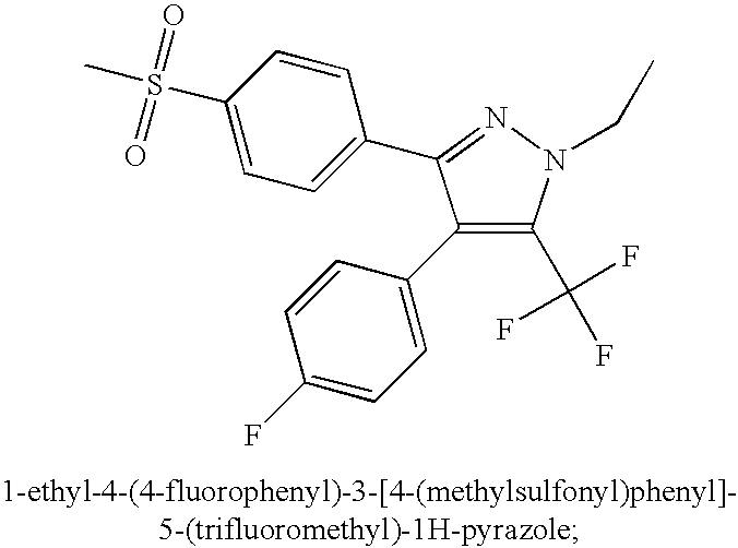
C1(C2=CC=C(F)C=C2)=C(C(F)(F)F)N(CC)N=C1C1=CC=C(S(C)(=O)=O)C=C1
